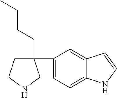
C1CNCC1(C1=CC=C2C(=C1)C=CN2)CCCC
